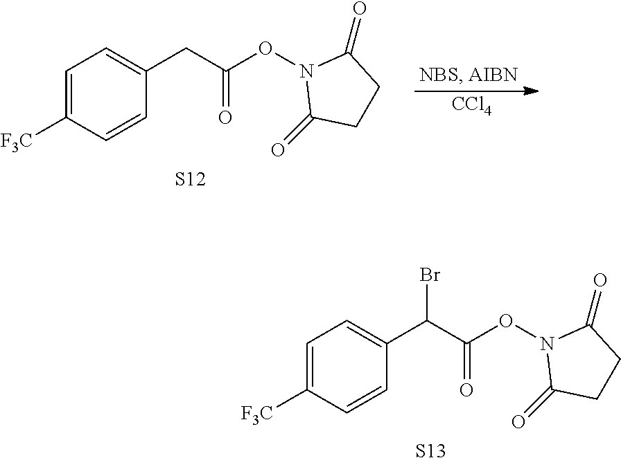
[F3C]C1=CC=C(C(C(ON2C(=O)CCC2=O)=O)Br)C=C1.[S13].[F3C]C1=CC=C(CC(ON2C(=O)CCC2=O)=O)C=C1.[S12].[CCl4]
